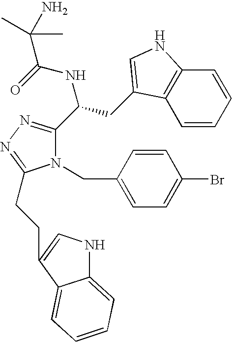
N1(CC2=CC=C(Br)C=C2)C(C(CC2=CNC3=C2C=CC=C3)NC(=O)C(N)(C)C)=NN=C1CCC1=CNC2=CC=CC=C21
